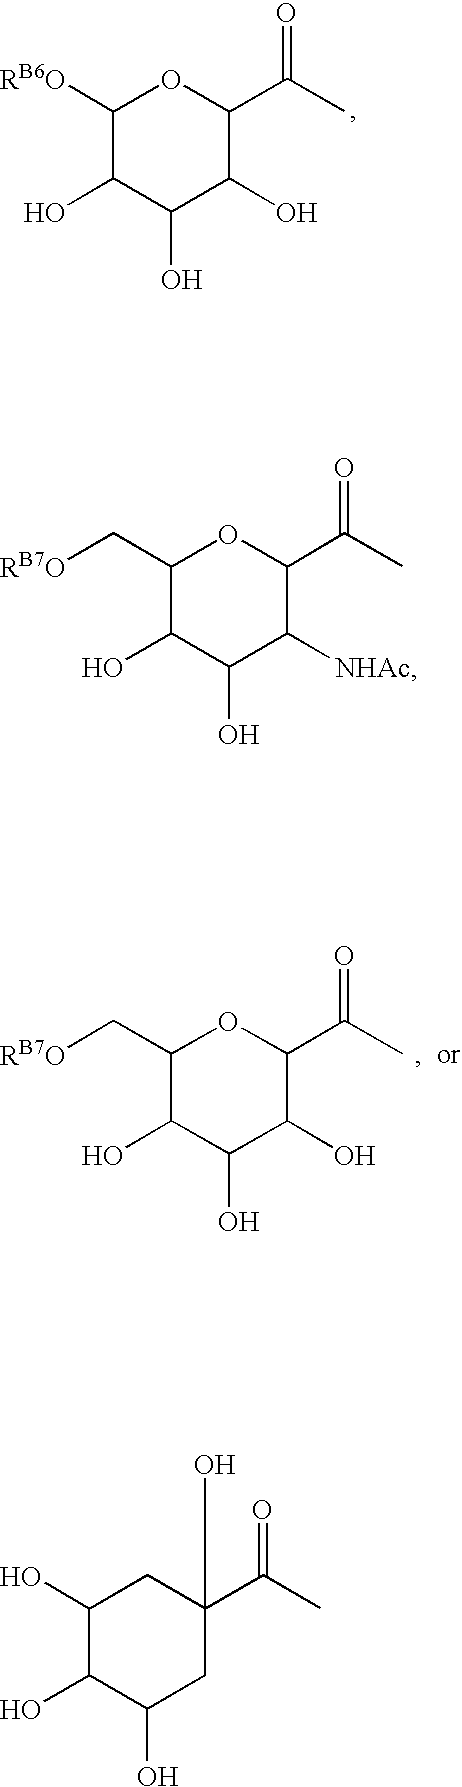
C1([RB6O])C(O)C(O)C(O)C(C(C)=O)O1.C1(C[RB7O])C(O)C(O)C(O)C(C(C)=O)O1.C1(O)C(O)C(O)CC(C(C)=O)(O)C1.C1(C[RB7O])C(O)C(O)C([NHAc])C(C(C)=O)O1
